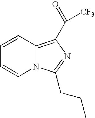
C1=CC2=C(C([CF3])=O)N=C(CCC)N2C=C1
